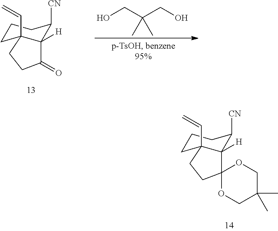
C1CC2(C=C)C([H])(C([CN])C1)C1(CC2)OCC(C)(C)CO1.C1CC2(C=C)C([H])(C([CN])C1)C(=O)CC2.OCC(CO)(C)C
